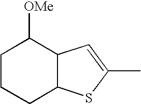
C1(C)=CC2C(S1)CCCC2[OMe]
